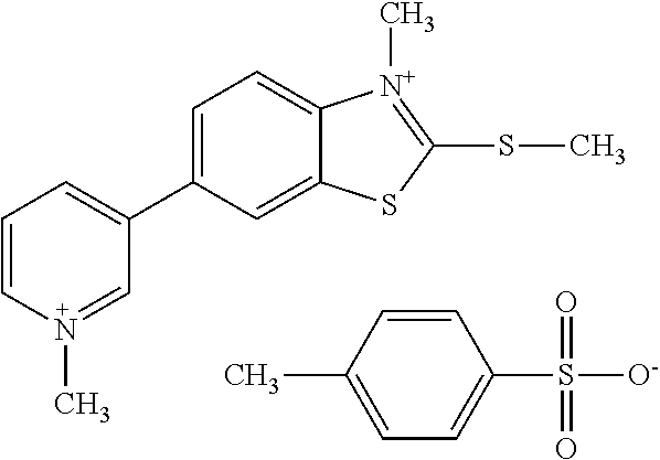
C1(C2=CC=CN(C)=C2)=CC=C2C(=C1)SC(SC)=[N+]2C.C1=C(C)C=CC(S(=O)(=O)[O-])=C1
